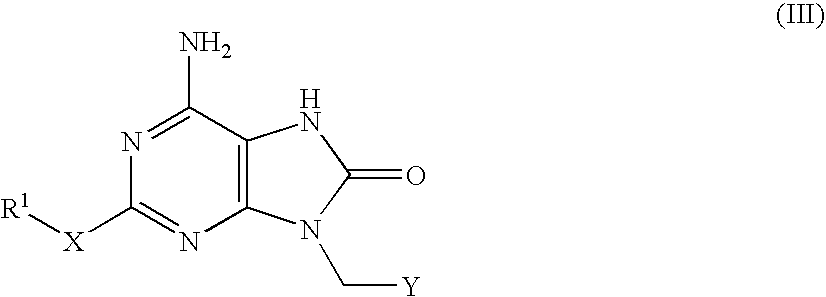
N1=C(N)C2=C(N=C1[X][R1])N(C[Y])C(=O)N2
